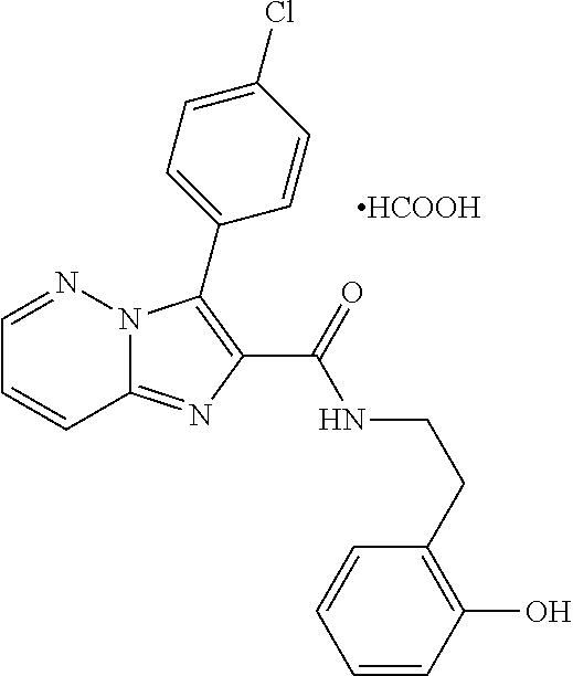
C12=NC(C(=O)NCCC3=C(O)C=CC=C3)=C(C3=CC=C(Cl)C=C3)N1N=CC=C2.[HCOOH]
